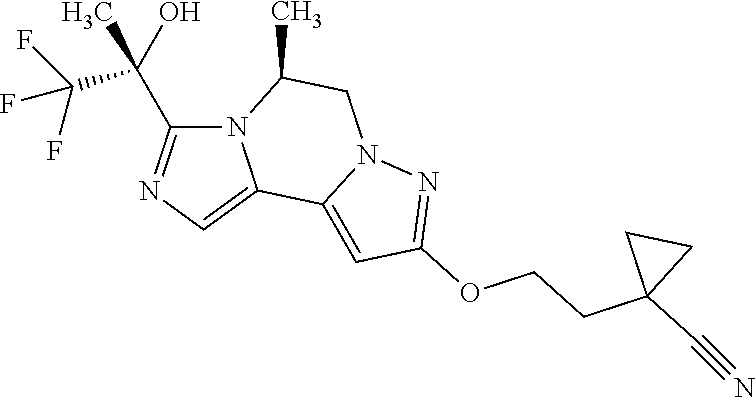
N12C(C(C(F)(F)F)(O)C)=NC=C1C1=CC(OCCC3(C#N)CC3)=NN1CC2C
